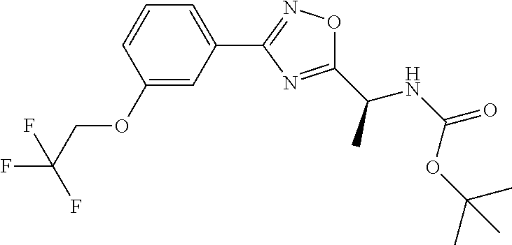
C1=CC(OCC(F)(F)F)=CC(C2=NOC(C(NC(=O)OC(C)(C)C)C)=N2)=C1
